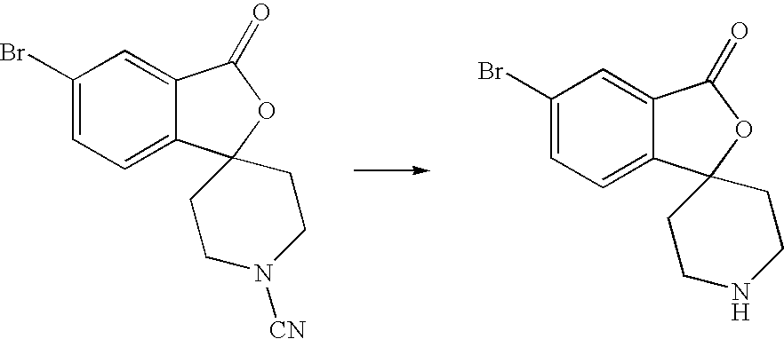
C1(Br)=CC=C2C(=C1)C(=O)OC21CCN([CN])CC1.C1(Br)=CC=C2C(=C1)C(=O)OC21CCNCC1
